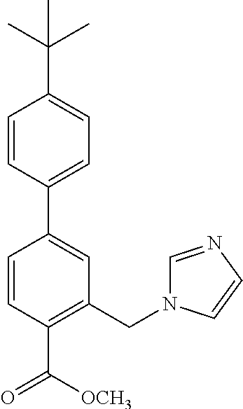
C1=CC(C2=CC(CN3C=NC=C3)=C(C([OCH3])=O)C=C2)=CC=C1C(C)(C)C
